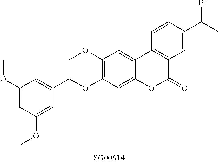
O(C1=C(OC)C=C2C(=C1)OC(=O)C1=C2C=CC(C(C)Br)=C1)CC1=CC(OC)=CC(OC)=C1
